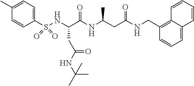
S(=O)(=O)(C1=CC=C(C)C=C1)NC(C(NC(C)CC(NCC1=C2C=CC=CC2=CC=C1)=O)=O)CC(NC(C)(C)C)=O
